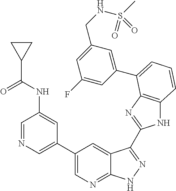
C1(C2=CN=C3C(=C2)C(C2=NC4=C(N2)C=CC=C4C2=CC(CNS(=O)(C)=O)=CC(F)=C2)=NN3)=CN=CC(NC(C2CC2)=O)=C1
